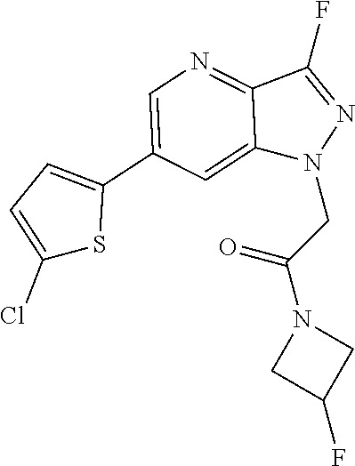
C1(Cl)=CC=C(C2=CN=C3C(=C2)N(CC(N2CC(F)C2)=O)N=C3F)S1
